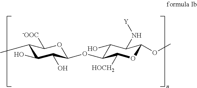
C1(C)C(O)C(O)C(OC2C(O)C(N[Y])C(OC)OC2[HOCH2])OC1[-OOC]
